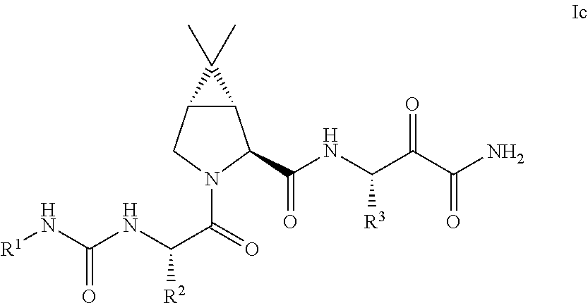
C12C(C(C(NC(C(C(N)=O)=O)[R3])=O)N(C(=O)C(NC(N[R1])=O)[R2])C1)C2(C)C
